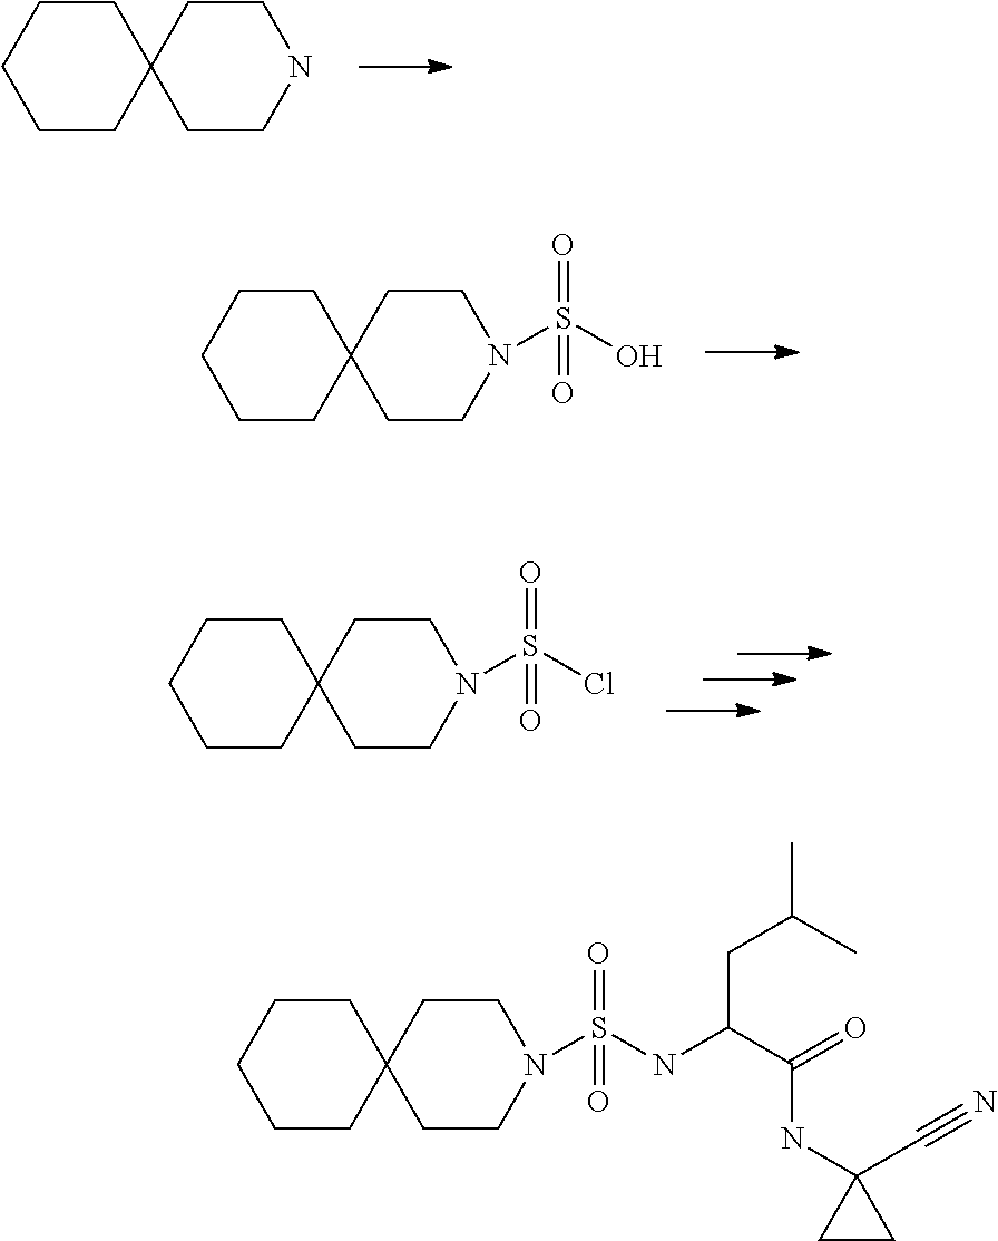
C1CCCCC12CCNCC2.C1CCCCC12CCN(S(O)(=O)=O)CC2.C1CCCCC12CCN(S(Cl)(=O)=O)CC2.C1CCCCC12CCN(S(NC(C(=O)NC1(C#N)CC1)CC(C)C)(=O)=O)CC2
